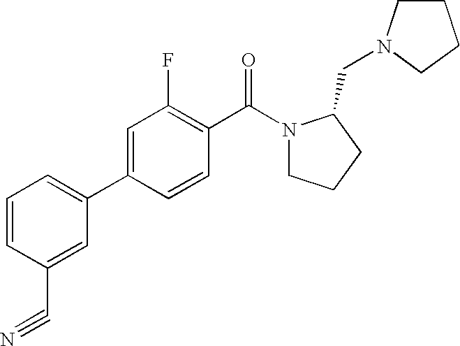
C1=CC(C#N)=CC(C2=CC(F)=C(C(=O)N3CCCC3CN3CCCC3)C=C2)=C1
